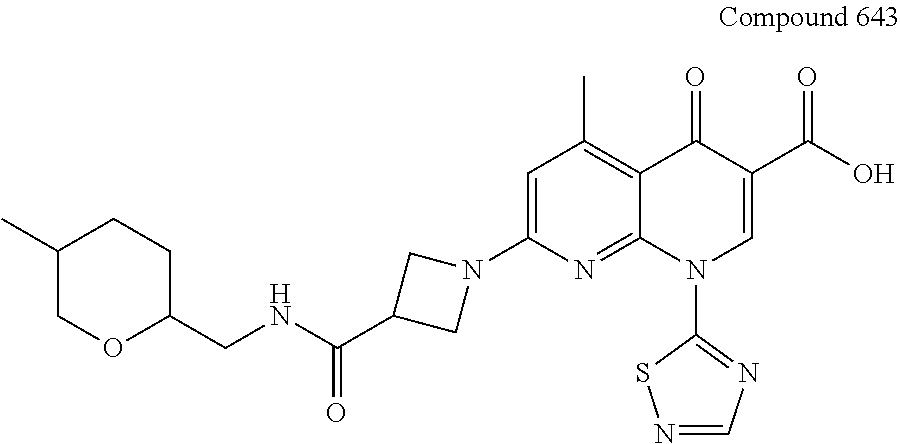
C1=C(N2CC(C(NCC3OCC(C)CC3)=O)C2)N=C2C(=C1C)C(=O)C(C(O)=O)=CN2C1=NC=NS1
